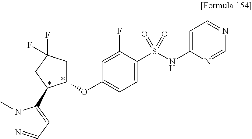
C1(OC2=CC=C(S(NC3=CC=NC=N3)(=O)=O)C(F)=C2)CC(F)(F)CC1C1=CC=NN1C
